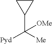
C1CC1C([Me])([Pyd])[OMe]
